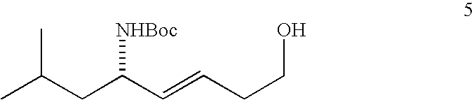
CC(CC(C=CCCO)[NHBoc])C
